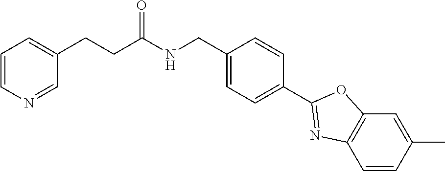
C1=CN=CC(CCC(NCC2=CC=C(C3=NC4=C(O3)C=C(C)C=C4)C=C2)=O)=C1
